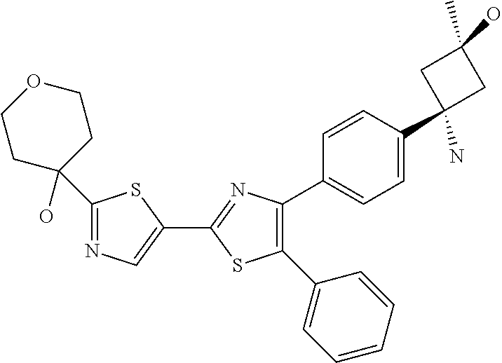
C1(C2=NC(C3=CC=C(C4(N)CC(C)(O)C4)C=C3)=C(C3=CC=CC=C3)S2)=CN=C(C2(O)CCOCC2)S1
